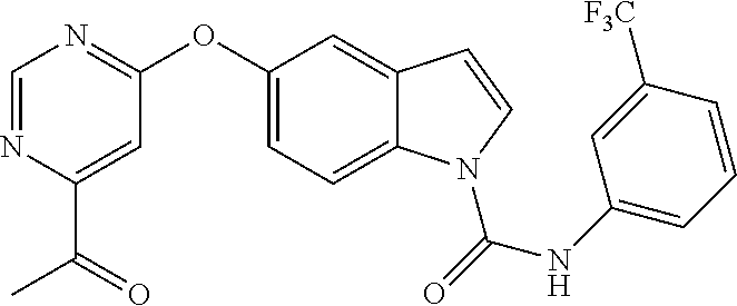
C1=NC(C(=O)C)=CC(OC2=CC=C3C(=C2)C=CN3C(=O)NC2=CC=CC([F3C])=C2)=N1
